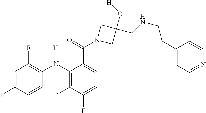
C1=C(I)C=CC(N(C2=C(F)C(F)=CC=C2C(=O)N2CC(O[H])(CNCCC3=CC=NC=C3)C2)[H])=C1F
